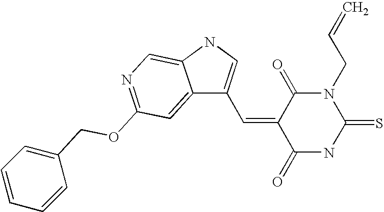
C12=CC(OCC3=CC=CC=C3)=NC=C1NC=C2C=C1C(=O)NC(=S)N(CC=C)C1=O
